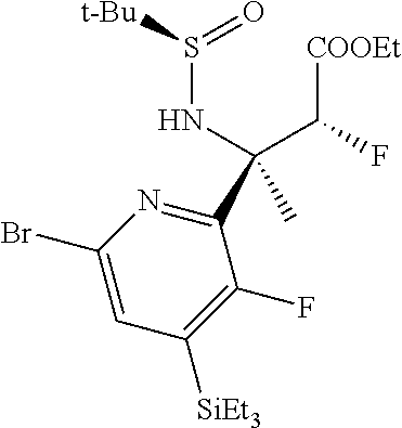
C(C([COOEt])F)(NS(=O)[t-Bu])(C)C1=NC(Br)=CC([SiEt3])=C1F
